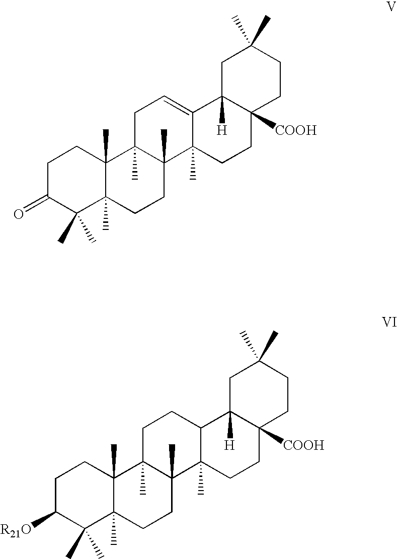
C1C(=O)C(C)(C)C2(C)C(C)(C1)C1(C)C(C)(CC2)C2(C)C(=CC1)C1([H])C([COOH])(CC2)CCC(C)(C)C1.C1C([R21O])C(C)(C)C2(C)C(C)(C1)C1(C)C(C)(CC2)C2(C)C(CC1)C1([H])C([COOH])(CC2)CCC(C)(C)C1
